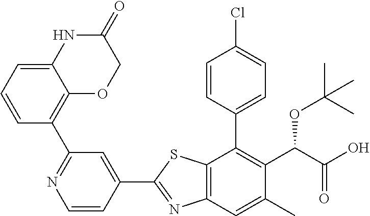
C1=CC(C2=C(C(OC(C)(C)C)C(=O)O)C(C)=CC3=C2SC(C2=CC(C4=C5C(=CC=C4)NC(=O)CO5)=NC=C2)=N3)=CC=C1Cl
